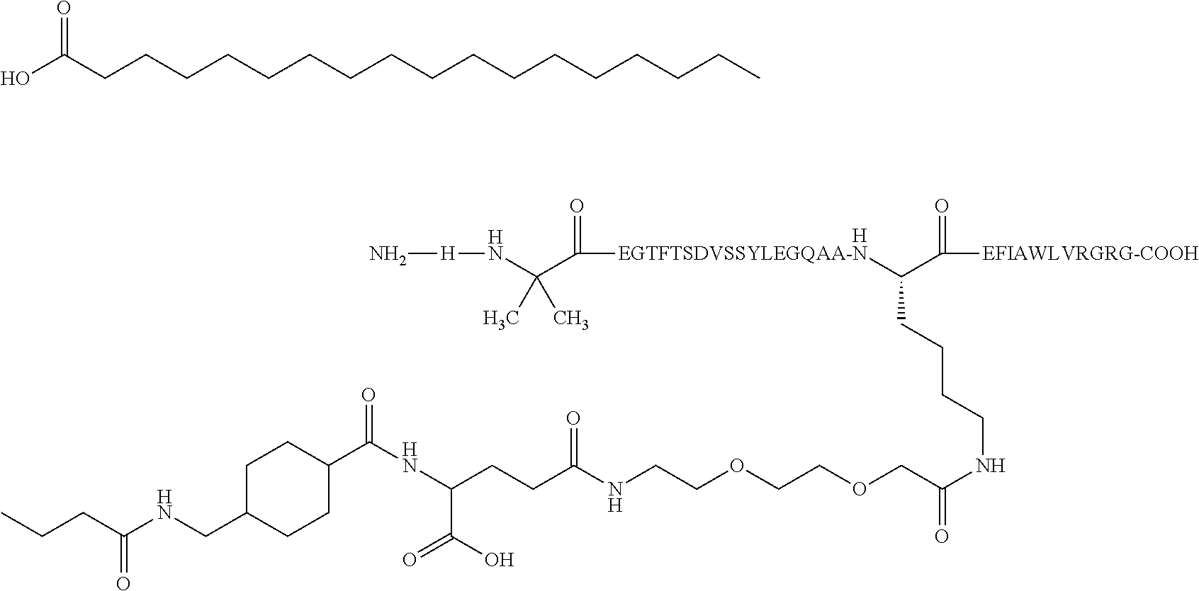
[H].N[H]NC(C([EGTFTSDVSSYLEGQAA-N]C(C([EFIAWLVRGRG-COOH])=O)CCCCNC(=O)COCCOCCNC(CCC(NC(C1CCC(CNC(CCC)=O)CC1)=O)C(=O)O)=O)=O)(C)C.C(CCCCCCCCCCCCCCC)CC(O)=O
